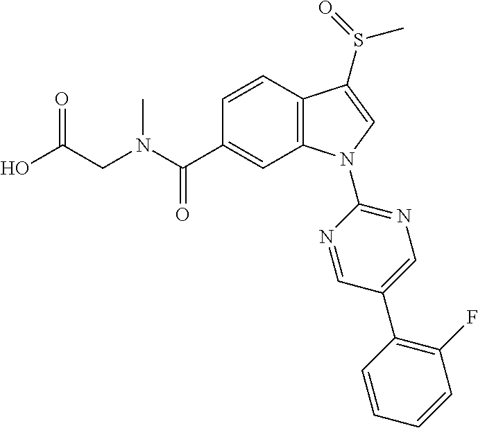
C(CN(C)C(C1=CC2=C(C=C1)C(S(=O)C)=CN2C1=NC=C(C2=C(F)C=CC=C2)C=N1)=O)(O)=O
